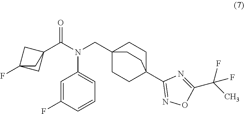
C1=C(F)C=CC=C1N(CC12CCC(C3=NOC(C(C)(F)F)=N3)(CC1)CC2)C(C12CC(F)(C1)C2)=O
